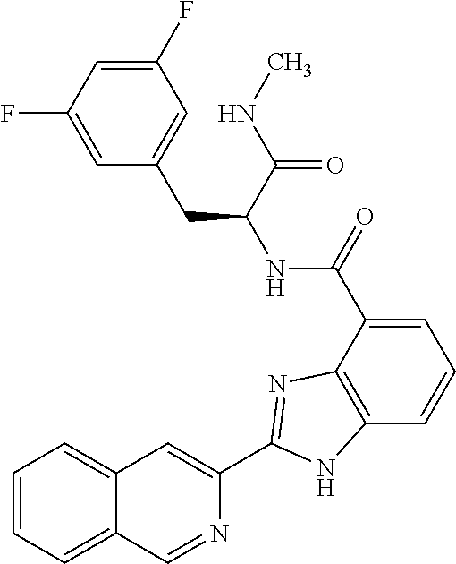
C1=C(C(NC(CC2=CC(F)=CC(F)=C2)C(=O)NC)=O)C2=C(C=C1)NC(C1=CC3=CC=CC=C3C=N1)=N2
